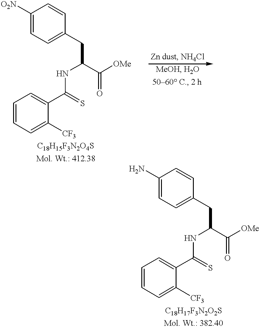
C1=C([O2N])C=CC(CC(NC(=S)C2=CC=CC=C2[CF3])C([OMe])=O)=C1.C1=C(N)C=CC(CC(NC(=S)C2=CC=CC=C2[CF3])C([OMe])=O)=C1
